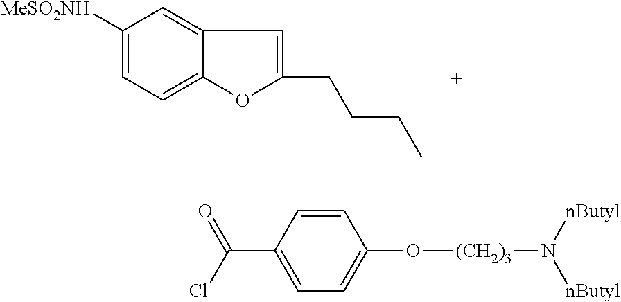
C1([MeSO2NH])=CC=C2C(=C1)C=C(CCCC)O2.C1=CC(C(=O)Cl)=CC=C1O[(CH2)3]N([nButyl])[nButyl]
